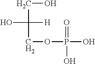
C(O)C(O)([H])COP(=O)(O)O
